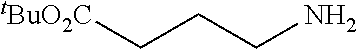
[tBuO2C]CCCN
